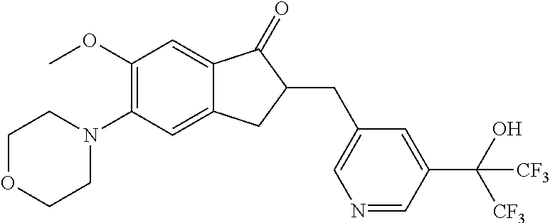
C1(OC)=C(N2CCOCC2)C=C2C(=C1)C(=O)C(CC1=CN=CC(C(O)([CF3])[CF3])=C1)C2
